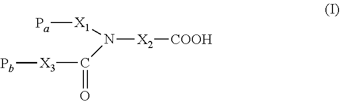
[Pa][X1]N(C([X3][Pb])=O)[X2][COOH]
